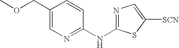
N1=C(NC2=NC=C(COC)C=C2)SC([SCN])=C1
